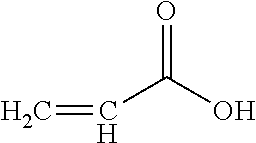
C(C=C)(O)=O
